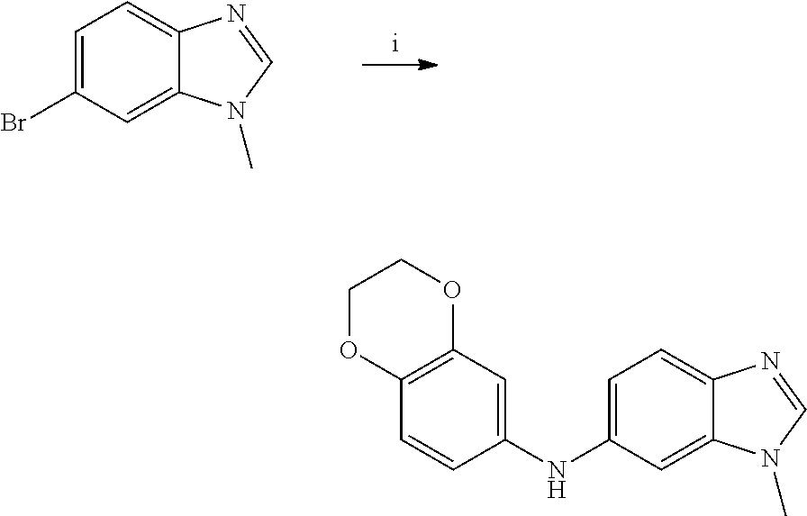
BrC1=CC=C2C(=C1)N(C)C=N2.C12=C(C=C(NC3=CC=C4C(=C3)N(C)C=N4)C=C1)OCCO2
